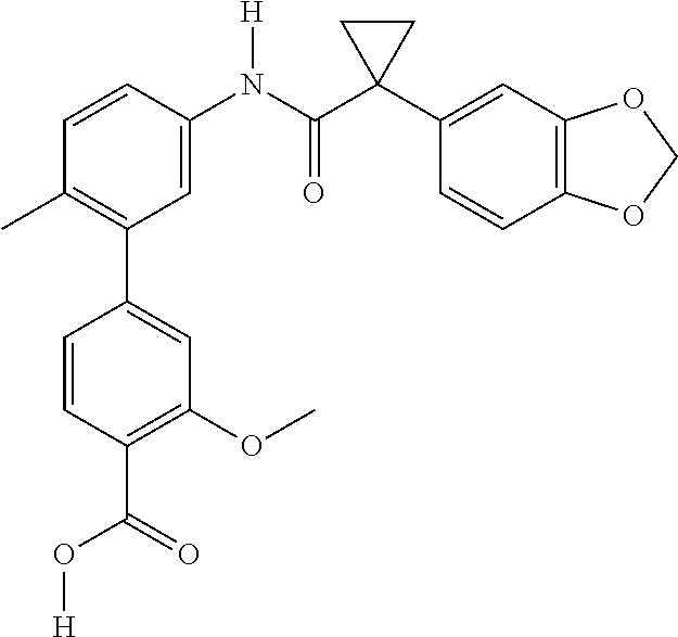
C1=CC(N(C(C2(C3=CC4=C(C=C3)OCO4)CC2)=O)[H])=CC(C2=CC(OC)=C(C(O[H])=O)C=C2)=C1C
